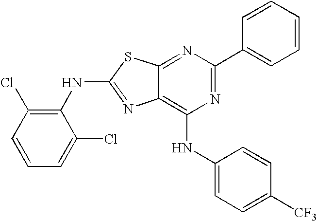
C1(NC2=NC3=C(NC4=CC=C([CF3])C=C4)N=C(C4=CC=CC=C4)N=C3S2)=C(Cl)C=CC=C1Cl
